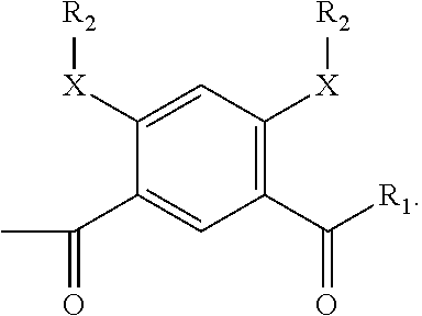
C1(C(=O)[R1])=C([X][R2])C=C([X][R2])C(C(=O)C)=C1
